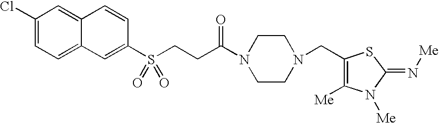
C1(Cl)=CC=C2C=C(S(CCC(N3CCN(CC4=C([Me])N([Me])C(=N[Me])S4)CC3)=O)(=O)=O)C=CC2=C1
